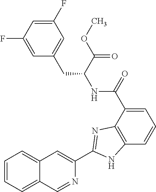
C1=C(C(NC(CC2=CC(F)=CC(F)=C2)C(=O)OC)=O)C2=C(C=C1)NC(C1=CC3=CC=CC=C3C=N1)=N2
